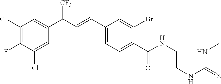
C1(Cl)=C(F)C(Cl)=CC(C(C=CC2=CC=C(C(NCCNC(=S)NCC)=O)C(Br)=C2)[CF3])=C1
